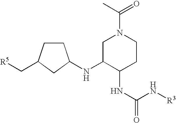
C1C(NC2CCC(C[R5])C2)C(NC(N[R3])=O)CCN1C(C)=O
